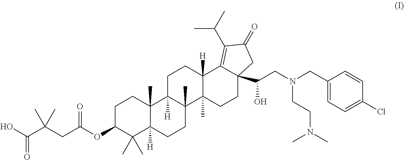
C(C(CC(OC1C(C)(C)C2([H])C(C)(CC1)C1([H])C(C)(CC2)C2(C)C([H])(CC1)C1=C(C(C)C)C(=O)CC1(C(CN(CC1=CC=C(Cl)C=C1)CCN(C)C)O)CC2)=O)(C)C)(O)=O
